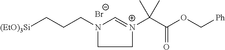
[Br-].C1=[N+](C(C(OC[Ph])=O)(C)C)CCN1CCC[(EtO)3Si]
